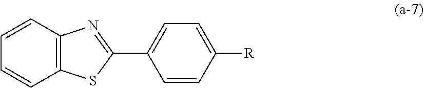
C1=CC2=C(C=C1)SC(C1=CC=C([R])C=C1)=N2
